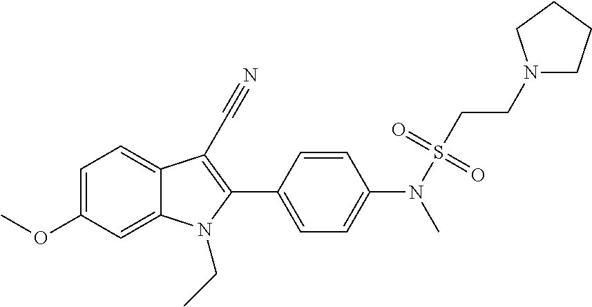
C1=C2C(=CC=C1OC)C(C#N)=C(C1=CC=C(N(C)S(CCN3CCCC3)(=O)=O)C=C1)N2CC
